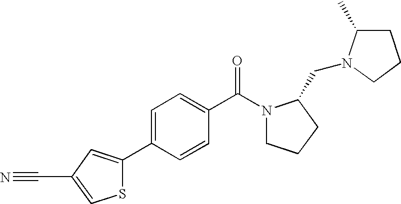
C1=C(C2=CC(C#N)=CS2)C=CC(C(=O)N2CCCC2CN2C(C)CCC2)=C1
